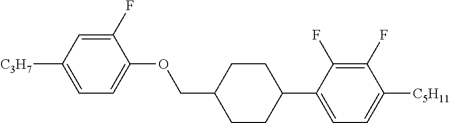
C1(F)=CC([C3H7])=CC=C1OCC1CCC(C2=CC=C([C5H11])C(F)=C2F)CC1
